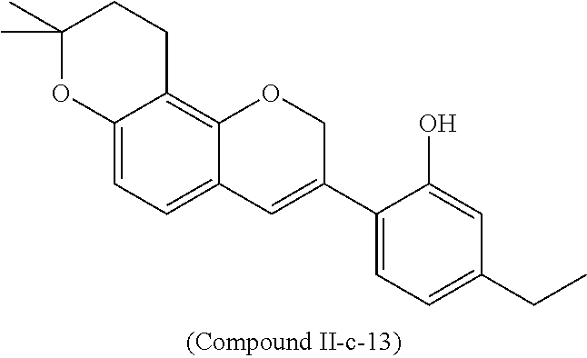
C12=CC=C3C(=C1CCC(C)(C)O2)OCC(C1=CC=C(CC)C=C1O)=C3
